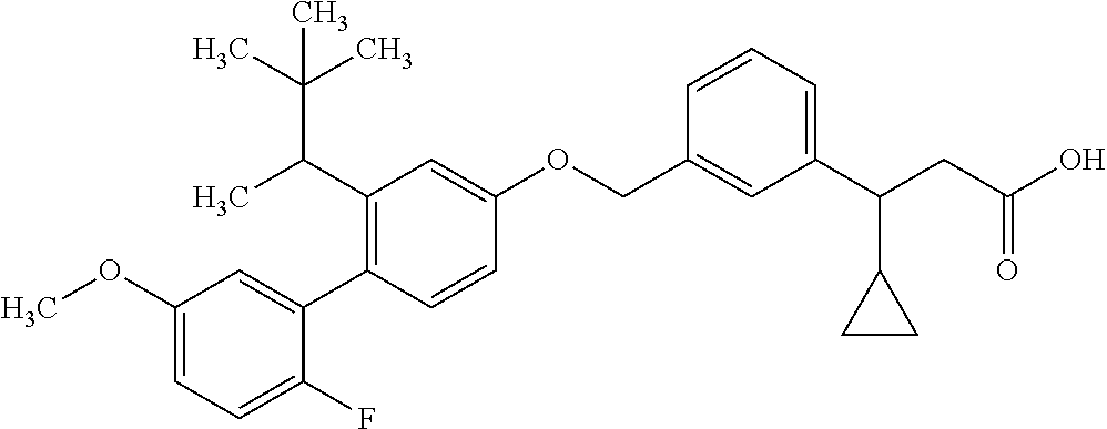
C1(OC)=CC=C(F)C(C2=C(C(C(C)(C)C)C)C=C(OCC3=CC(C(CC(O)=O)C4CC4)=CC=C3)C=C2)=C1
